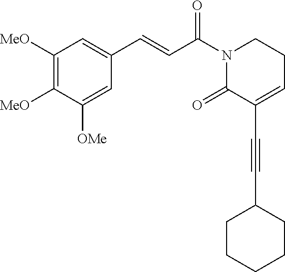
C1([MeO])=C([MeO])C([OMe])=CC(C=CC(N2C(=O)C(C#CC3CCCCC3)=CCC2)=O)=C1
